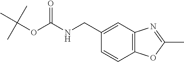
C12=C(C=C(CNC(OC(C)(C)C)=O)C=C1)N=C(C)O2
